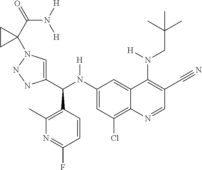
C1(N(C(C2=CN(C3(C(N([H])[H])=O)CC3)NN2)C2=C(C)N=C(F)C=C2)[H])=CC(Cl)=C2C(=C1)C(N(CC(C)(C)C)[H])=C(C#N)C=N2
